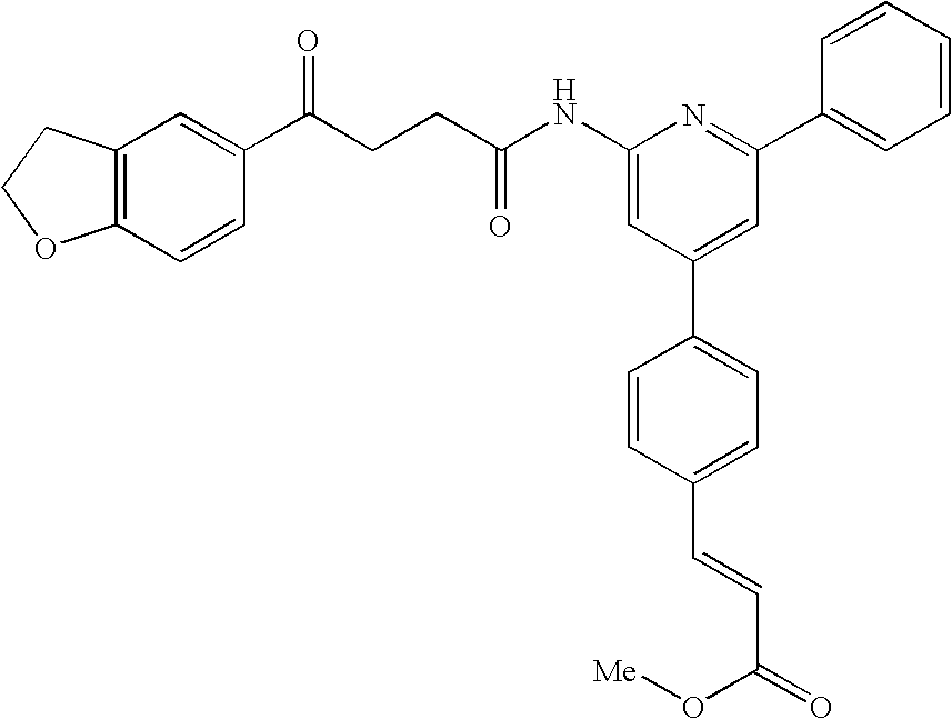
C1(NC(CCC(C2=CC3=C(C=C2)OCC3)=O)=O)=CC(C2=CC=C(C=CC(=O)O[Me])C=C2)=CC(C2=CC=CC=C2)=N1
